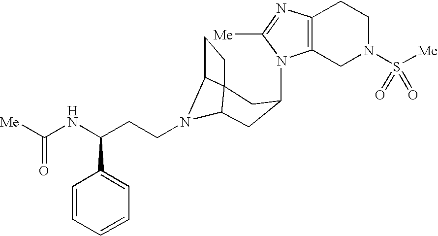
N1(C2CC3N(CCC(NC([Me])=O)C4=CC=CC=C4)C4C3(CC4)C2)C2=C(N=C1[Me])CCN(S([Me])(=O)=O)C2
